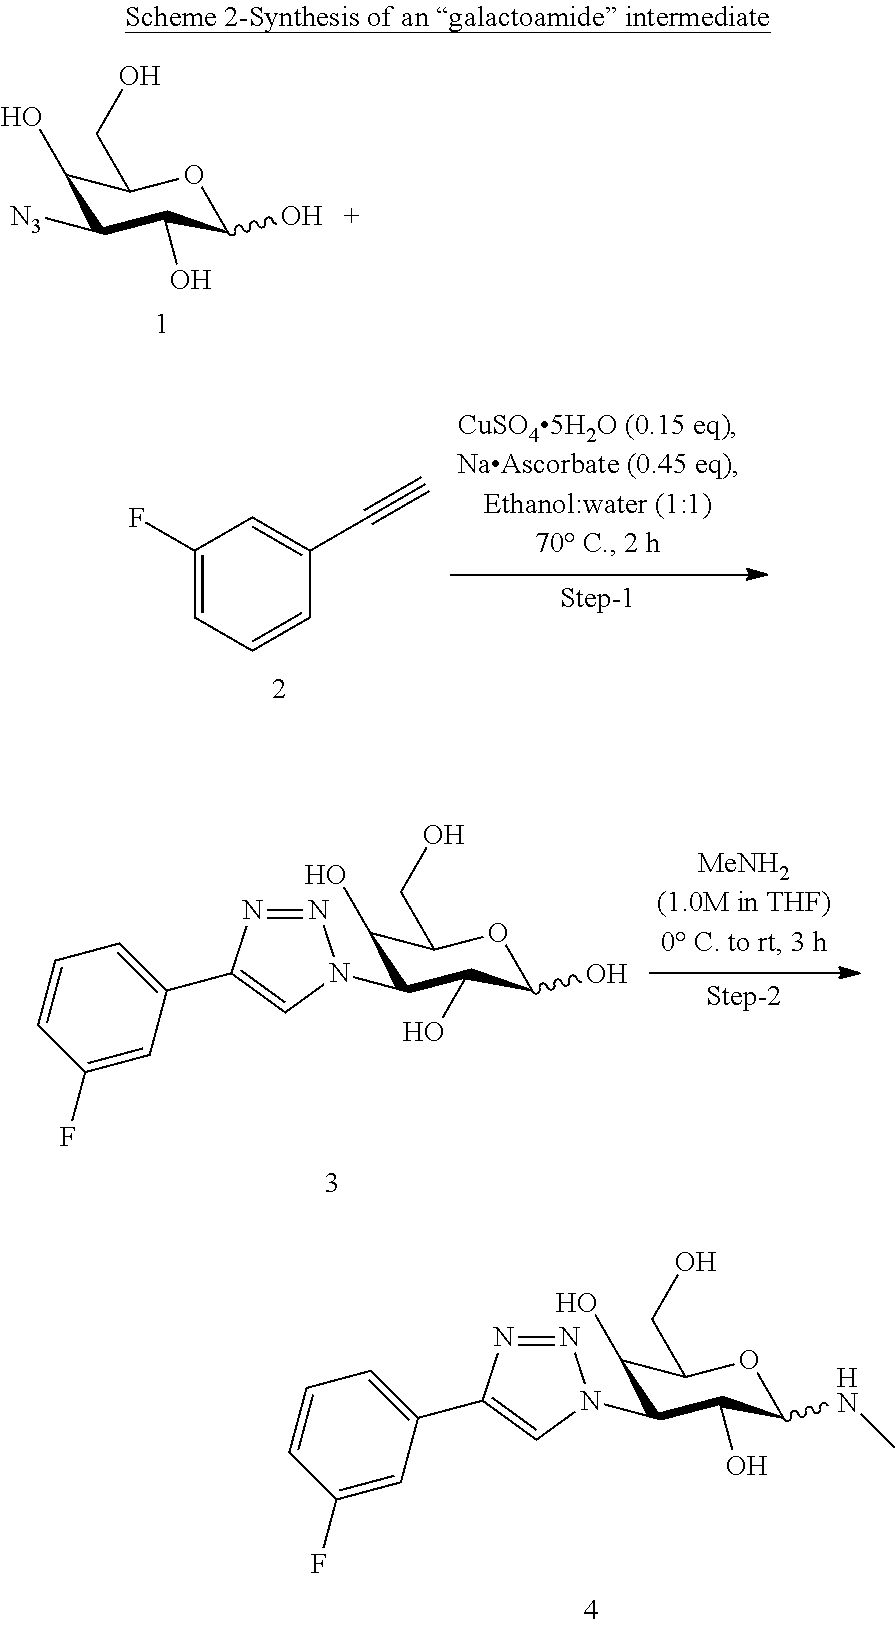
C1(O)C([N3])C(O)C(O)OC1CO.C1(F)=CC=CC(C#C)=C1.C1(O)C(N2N=NC(C3=CC=CC(F)=C3)=C2)C(O)C(O)OC1CO.C1(O)C(N2N=NC(C3=CC=CC(F)=C3)=C2)C(O)C(NC)OC1CO
